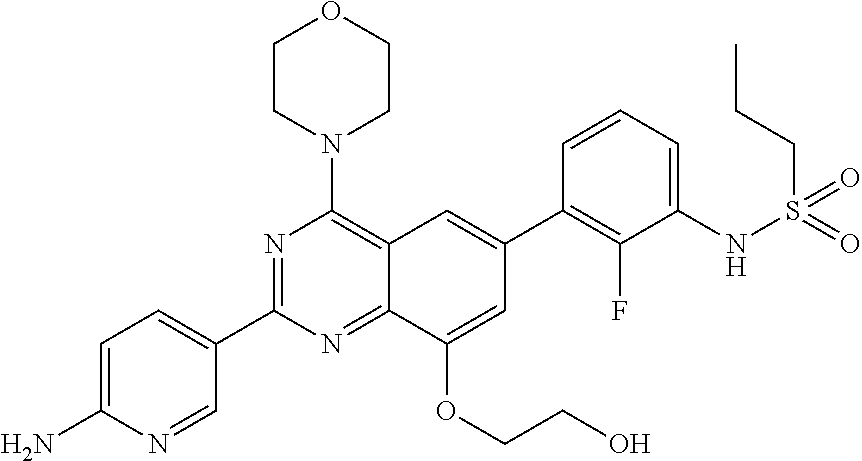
N1=C(C2=CC=C(N)N=C2)N=C2C(=C1N1CCOCC1)C=C(C1=C(F)C(NS(=O)(=O)CCC)=CC=C1)C=C2OCCO
